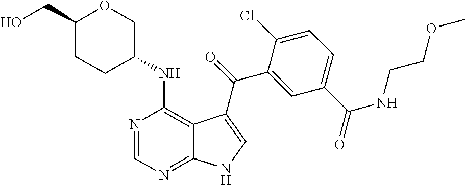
C1=C(C(NCCOC)=O)C=C(C(=O)C2=CNC3=NC=NC(NC4COC(CO)CC4)=C32)C(Cl)=C1
